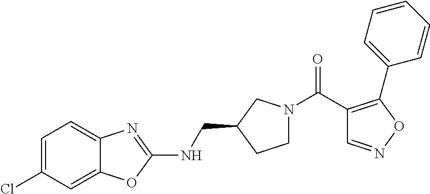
C1=C(Cl)C=C2C(=C1)N=C(NCC1CCN(C(C3=C(C4=CC=CC=C4)ON=C3)=O)C1)O2
